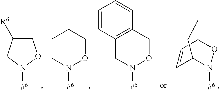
C1C([R6])CN([#6])O1.C1CN([#6])OCC1.C12=C(CON([#6])C1)C=CC=C2.C1C2ON([#6])C(C1)C=C2
